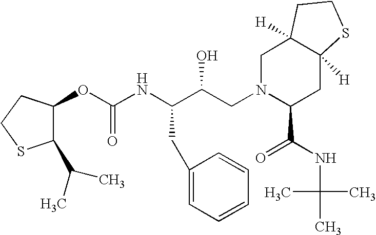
C1(C(C)C)C(OC(NC(C(CN2C(C(=O)NC(C)(C)C)CC3([H])C([H])(C2)CCS3)O)CC2=CC=CC=C2)=O)CCS1
